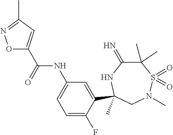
C(=O)(NC1=CC=C(F)C(C2(C)NC(=N)C(C)(C)S(=O)(=O)N(C)C2)=C1)C1=CC(C)=NO1
